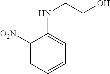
C1([O2N])=CC=CC=C1NCCO
